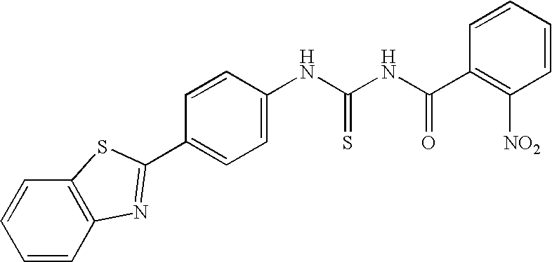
C1=CC(NC(NC(C2=C([NO2])C=CC=C2)=O)=S)=CC=C1C1=NC2=C(C=CC=C2)S1
